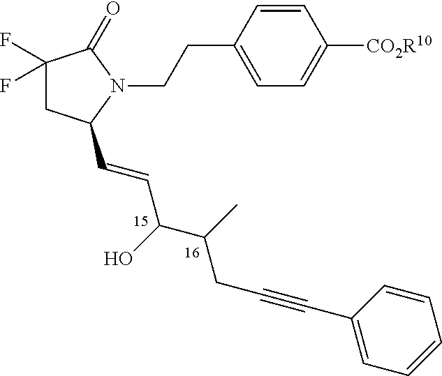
C1(F)(F)CC(C=CC(C(C)CC#CC2=CC=CC=C2)O)N(CCC2=CC=C([CO2R10])C=C2)C1=O
